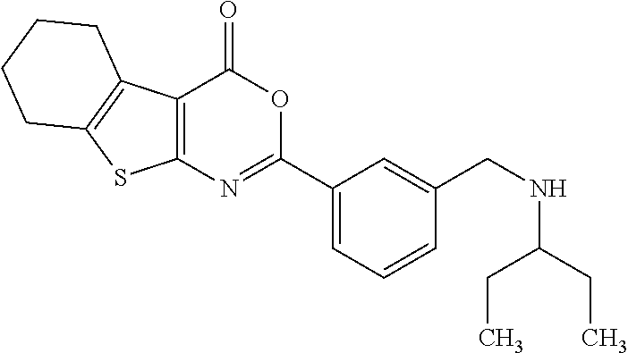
C12=C(N=C(C3=CC=CC(CNC(CC)CC)=C3)OC1=O)SC1=C2CCCC1
